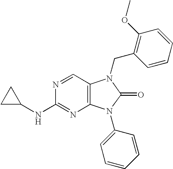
N1=CC2=C(N=C1NC1CC1)N(C1=CC=CC=C1)C(=O)N2CC1=C(OC)C=CC=C1
